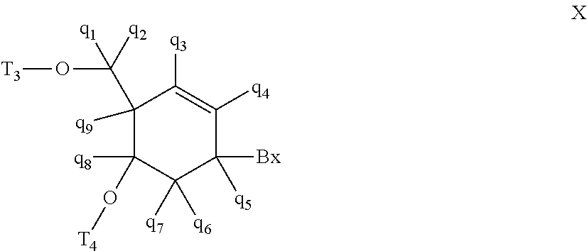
C1(C([q2])(O[T3])[q1])([q9])C([q8])(O[T4])C([q7])([q6])C([Bx])([q5])C([q4])=C1[q3]
